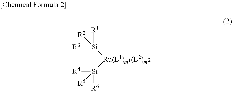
[R3][Si]([R1])([R2])[Ru(L1)m  (L2)m][Si]([R5])([R4])[R6]
